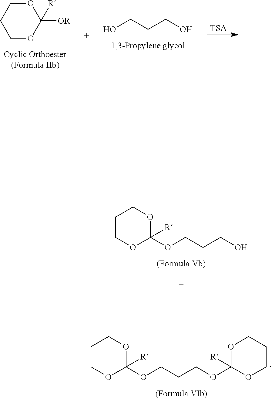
C1COC(OCCCOC2([R])OCCCO2)([R])OC1.C1OC([OR])([R])OCC1.OCCCO.[TSA].C1COC(OCCCO)([R])OC1
